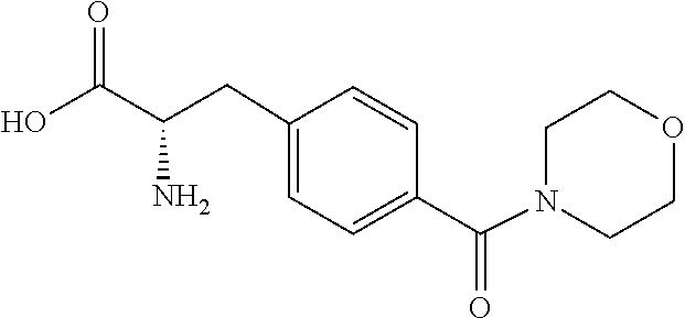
C1CN(C(C2=CC=C(CC(C(O)=O)N)C=C2)=O)CCO1
